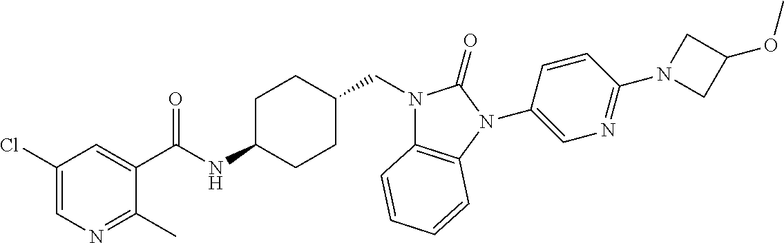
C1(Cl)=CN=C(C)C(C(NC2CCC(CN3C4=C(N(C5=CN=C(N6CC(OC)C6)C=C5)C3=O)C=CC=C4)CC2)=O)=C1
